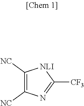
C1([NC])=C([NC])N=C([CF3])[NLI]1
